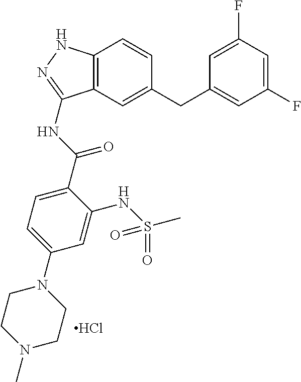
C12=C(C=C(CC3=CC(F)=CC(F)=C3)C=C1)C(NC(=O)C1=CC=C(N3CCN(C)CC3)C=C1NS(=O)(C)=O)=NN2.Cl
